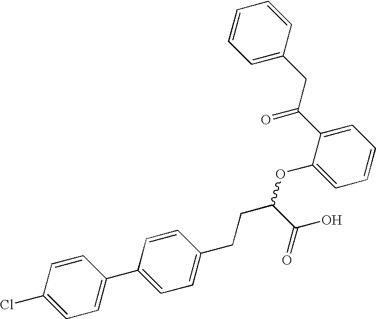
C1=CC(Cl)=CC=C1C1=CC=C(CCC(OC2=CC=CC=C2C(CC2=CC=CC=C2)=O)C(O)=O)C=C1
